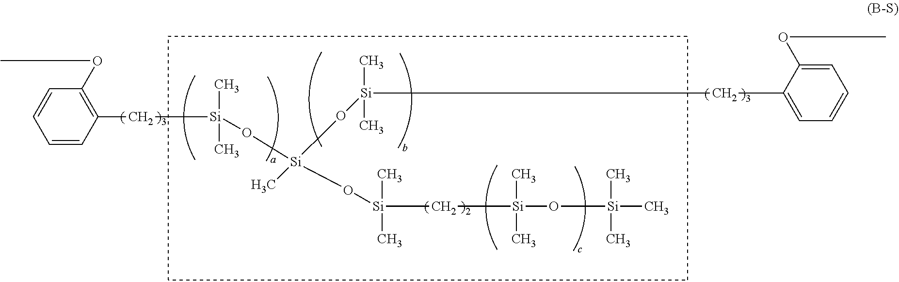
O(C1=C(C[Si](C)(C)O[Si](C)(O[Si](C)(C)CC2=CC=CC=C2OC)O[Si](C)(C)C[Si](O[Si](C)(C)C)(C)C)C=CC=C1)C
